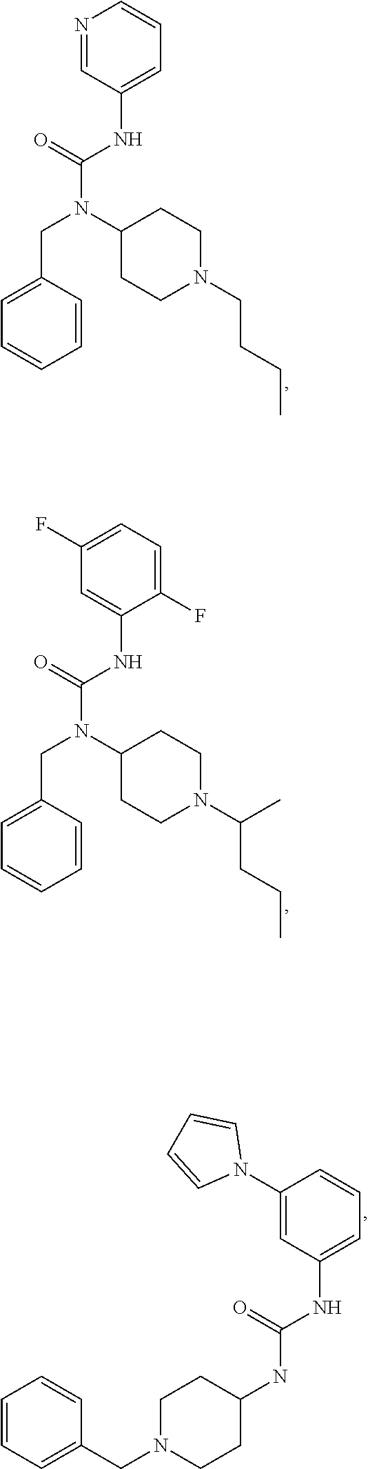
C(N(C(NC1=CC=CN=C1)=O)C1CCN(CCCC)CC1)C1=CC=CC=C1.C(N(C(NC1=CC(F)=CC=C1F)=O)C1CCN(C(CCC)C)CC1)C1=CC=CC=C1.C1(NC(NC2=CC=CC(N3C=CC=C3)=C2)=O)CCN(CC2=CC=CC=C2)CC1
